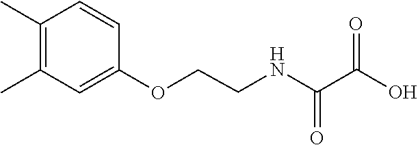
O(CCNC(C(O)=O)=O)C1=CC(C)=C(C)C=C1
